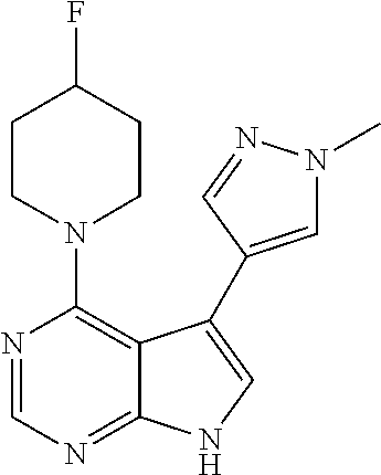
C12=NC=NC(N3CCC(F)CC3)=C1C(C1=CN(C)N=C1)=CN2
